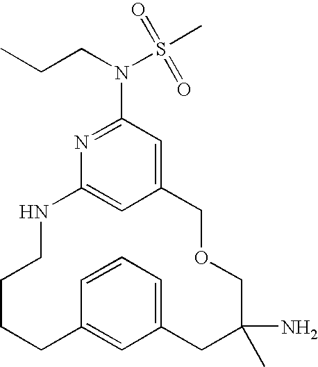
C12=CC(N(CCC)S(C)(=O)=O)=NC(=C1)NCCCCC1=CC(=CC=C1)CC(N)(C)COC2
